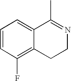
C1=CC(F)=C2C(=C1)C(C)=NCC2
